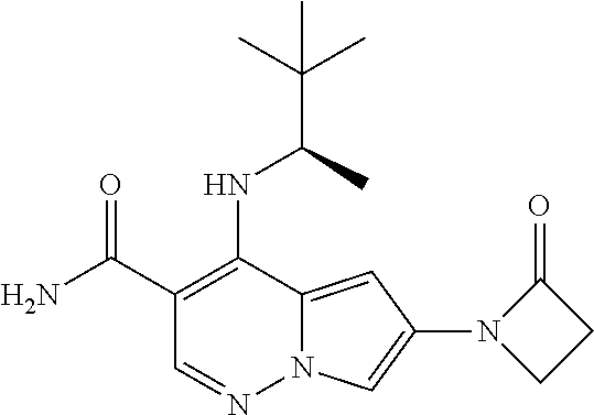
C1(C(=O)N)=C(NC(C)C(C)(C)C)C2=CC(N3CCC3=O)=CN2N=C1
